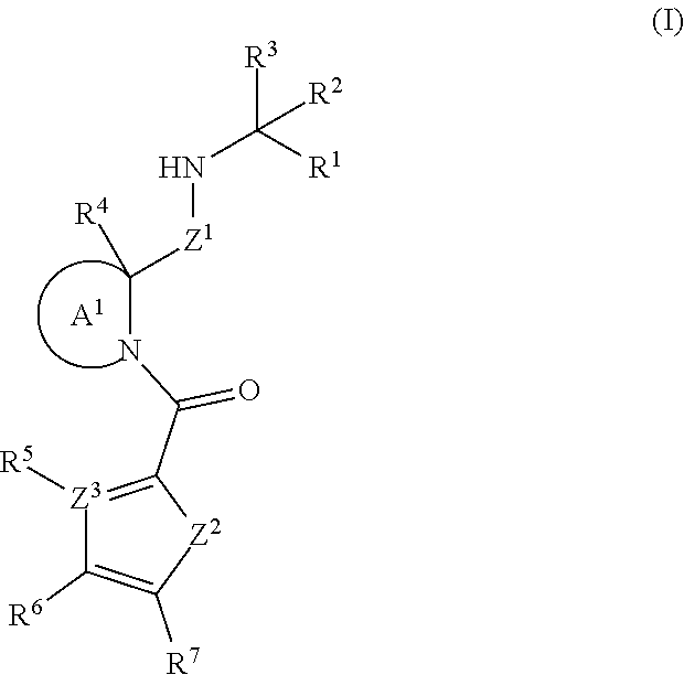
[Z3]1([R5])=C(C(=O)NC([Z1]NC([R1])([R3])[R2])[R4])[Z2]C([R7])=C1[R6].[A1]
